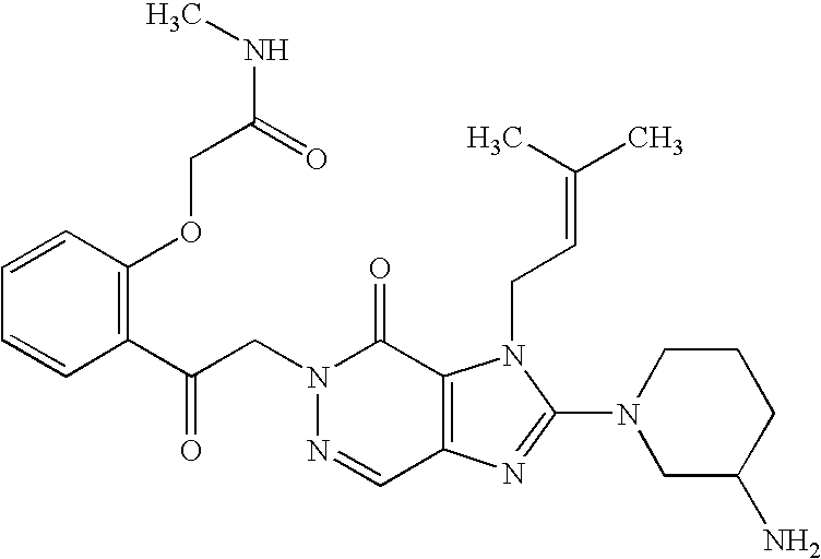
C(N1N=CC2=C(C1=O)N(CC=C(C)C)C(N1CC(N)CCC1)=N2)C(C1=C(OCC(NC)=O)C=CC=C1)=O
